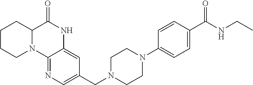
C1CCN2C(C1)C(=O)NC1=CC(CN3CCN(C4=CC=C(C(NCC)=O)C=C4)CC3)=CN=C21
